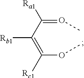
C(OC)(=C(C(=OC)[Ra1])[Rb1])[Rc1]
